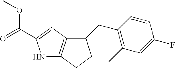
N1C2=C(C=C1C(=O)OC)C(CC1=C(C)C=C(F)C=C1)CC2
